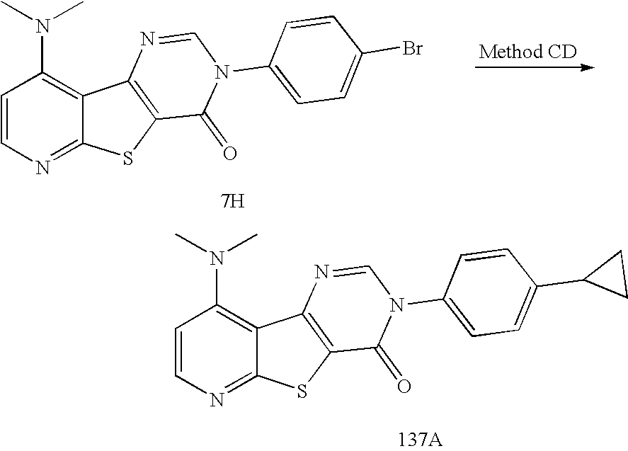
C1=CN=C2C(=C1N(C)C)C1=C(S2)C(=O)N(C2=CC=C(C3CC3)C=C2)C=N1.C1=CN=C2C(=C1N(C)C)C1=C(S2)C(=O)N(C2=CC=C(Br)C=C2)C=N1.[7H]
